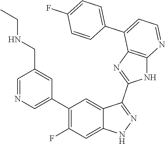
C1=NC=C(C2=C(F)C=C3C(=C2)C(C2=NC4=C(N2)N=CC=C4C2=CC=C(F)C=C2)=NN3)C=C1CNCC
